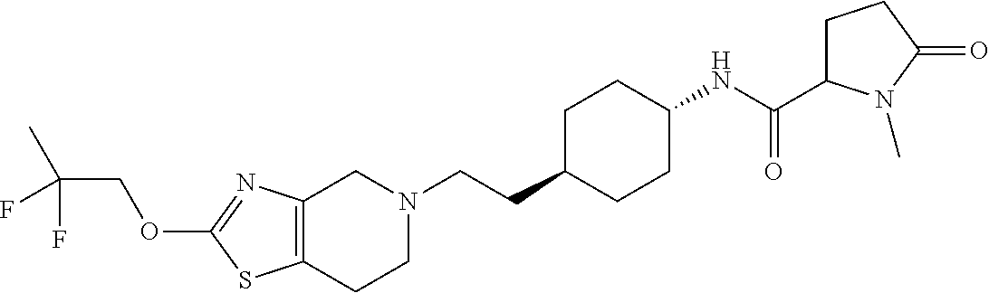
C12=C(CCN(CCC3CCC(NC(=O)C4CCC(=O)N4C)CC3)C1)SC(OCC(C)(F)F)=N2
